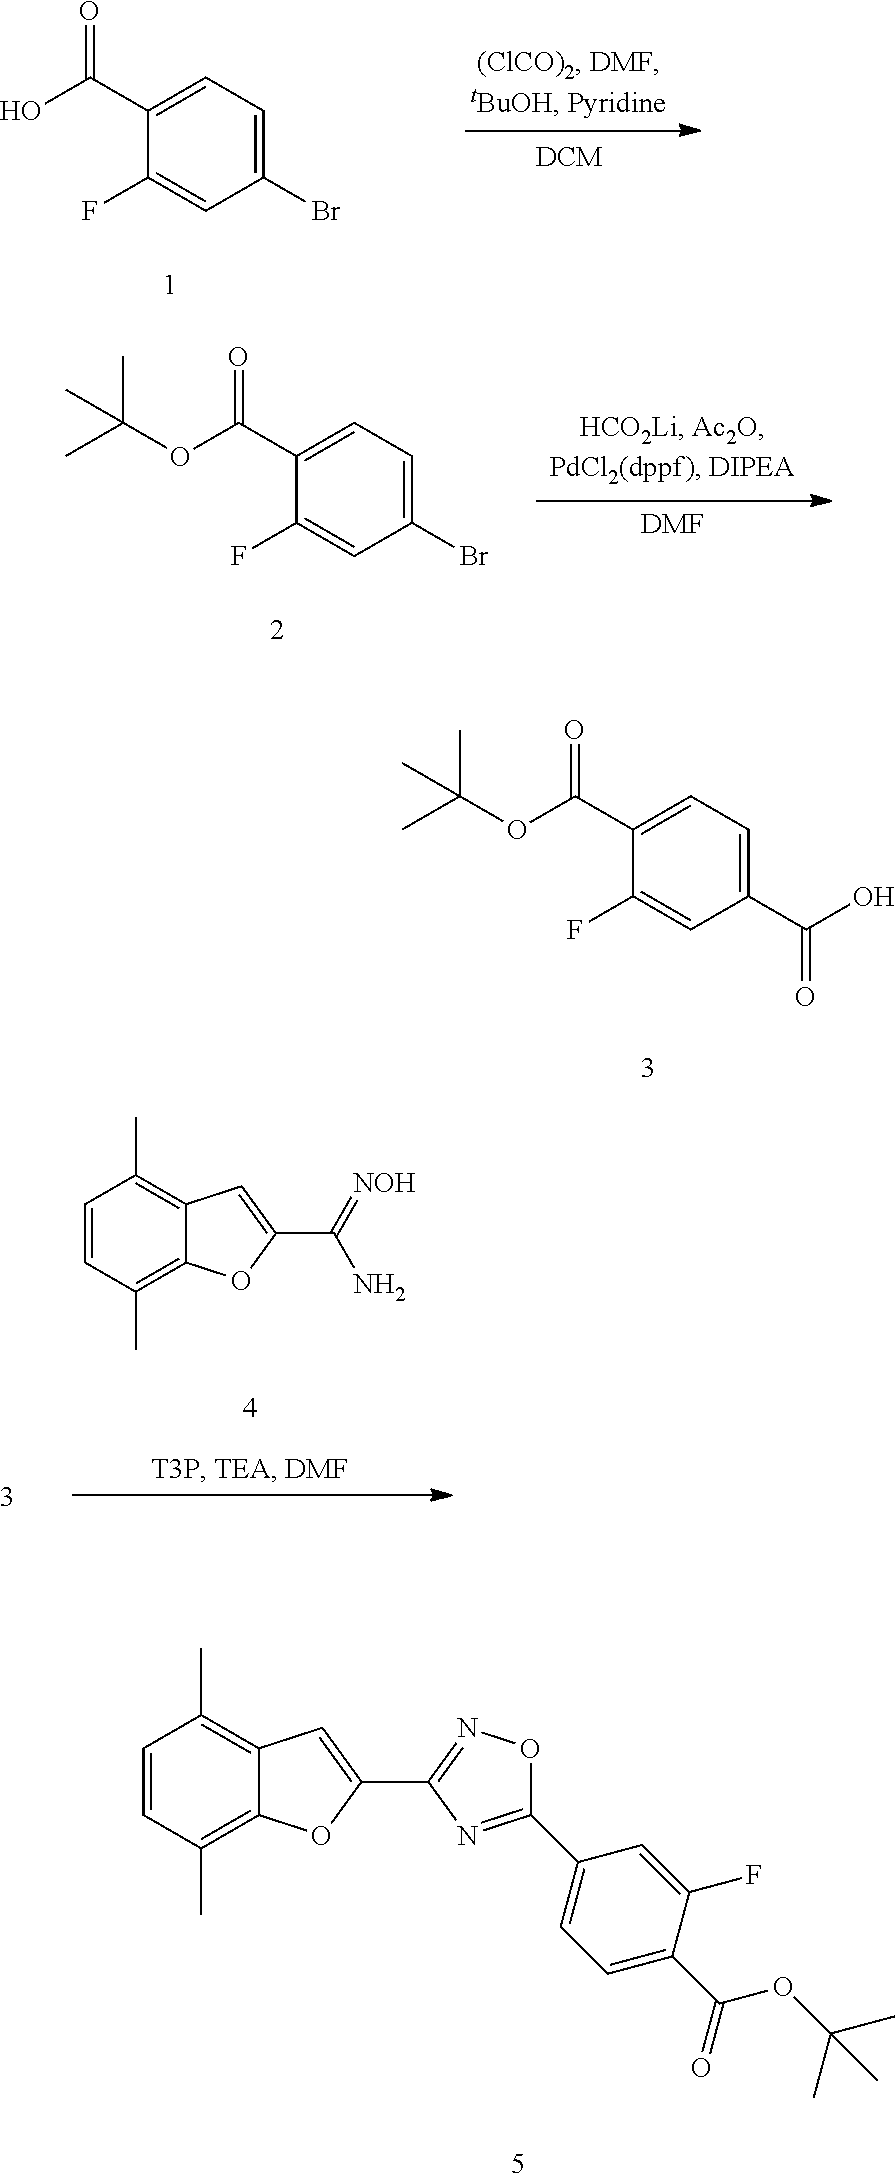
C1=CC(C)=C2C(=C1C)C=C(C(=[NOH])N)O2.C1=CC(C)=C2C(=C1C)C=C(C1=NOC(C3=CC=C(C(OC(C)(C)C)=O)C(F)=C3)=N1)O2.C1(Br)=CC=C(C(O)=O)C(F)=C1.C1(Br)=CC=C(C(OC(C)(C)C)=O)C(F)=C1.[DMF].C1(C(O)=O)=CC=C(C(OC(C)(C)C)=O)C(F)=C1
